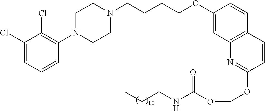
C1(Cl)=CC=CC(N2CCN(CCCCOC3=CC4=C(C=C3)C=CC(OCOC(NCCC)=O)=N4)CC2)=C1Cl
